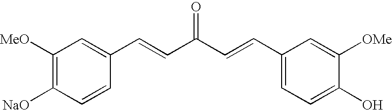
C1([MeO])=C([NaO])C=CC(C=CC(C=CC2=CC=C(O)C([OMe])=C2)=O)=C1
